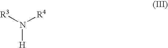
N([H])([R3])[R4]
